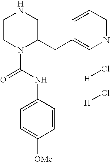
[H]Cl.[H]Cl.C1CN(C(=O)NC2=CC=C([OMe])C=C2)C(CC2=CN=CC=C2)CN1
